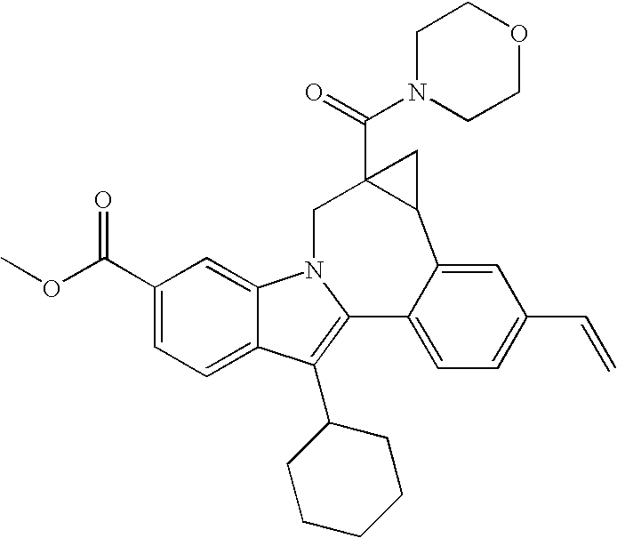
N1(C(=O)C23C(C4=CC(C=C)=CC=C4C4=C(C5CCCCC5)C5=CC=C(C(=O)OC)C=C5N4C2)C3)CCOCC1
